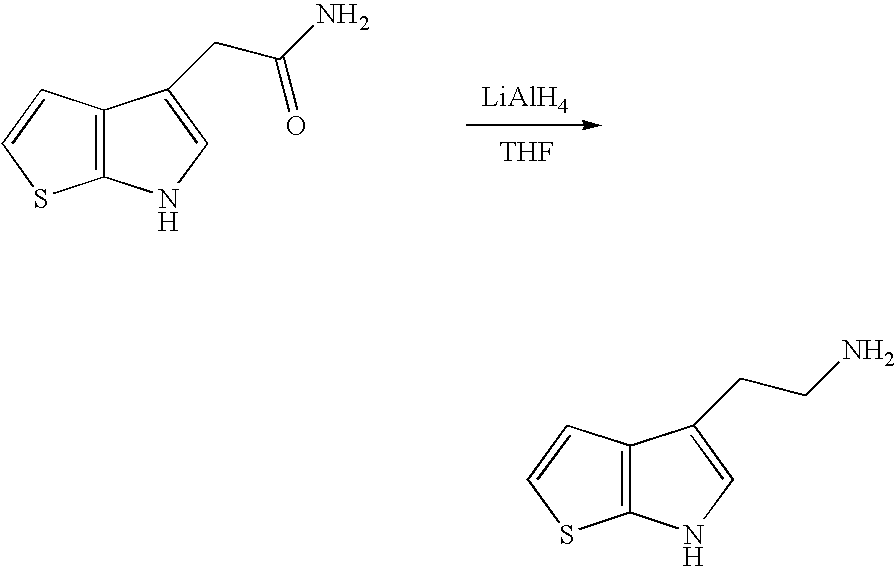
C12=C(C=CS1)C(CC(N)=O)=CN2.[LiAlH4].[THF].C12=C(C=CS1)C(CCN)=CN2
